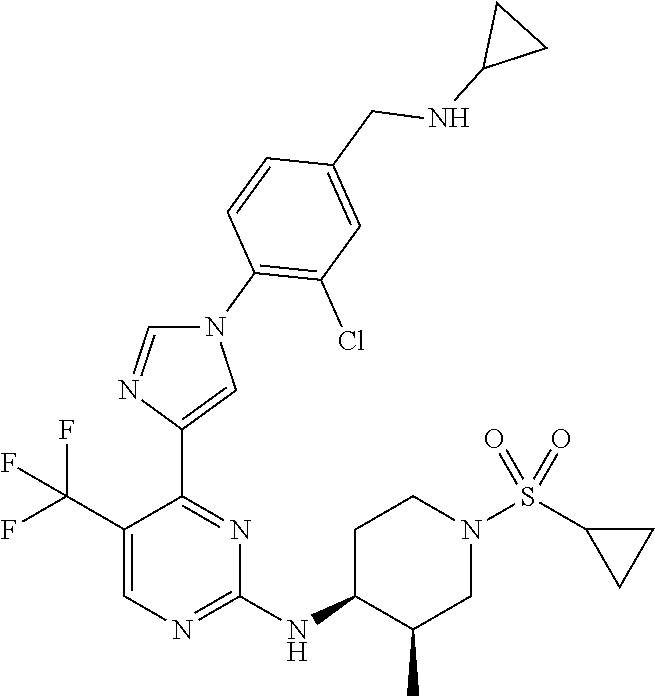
C1(C(F)(F)F)=CN=C(NC2C(C)CN(S(C3CC3)(=O)=O)CC2)N=C1C1=CN(C2=C(Cl)C=C(CNC3CC3)C=C2)C=N1
